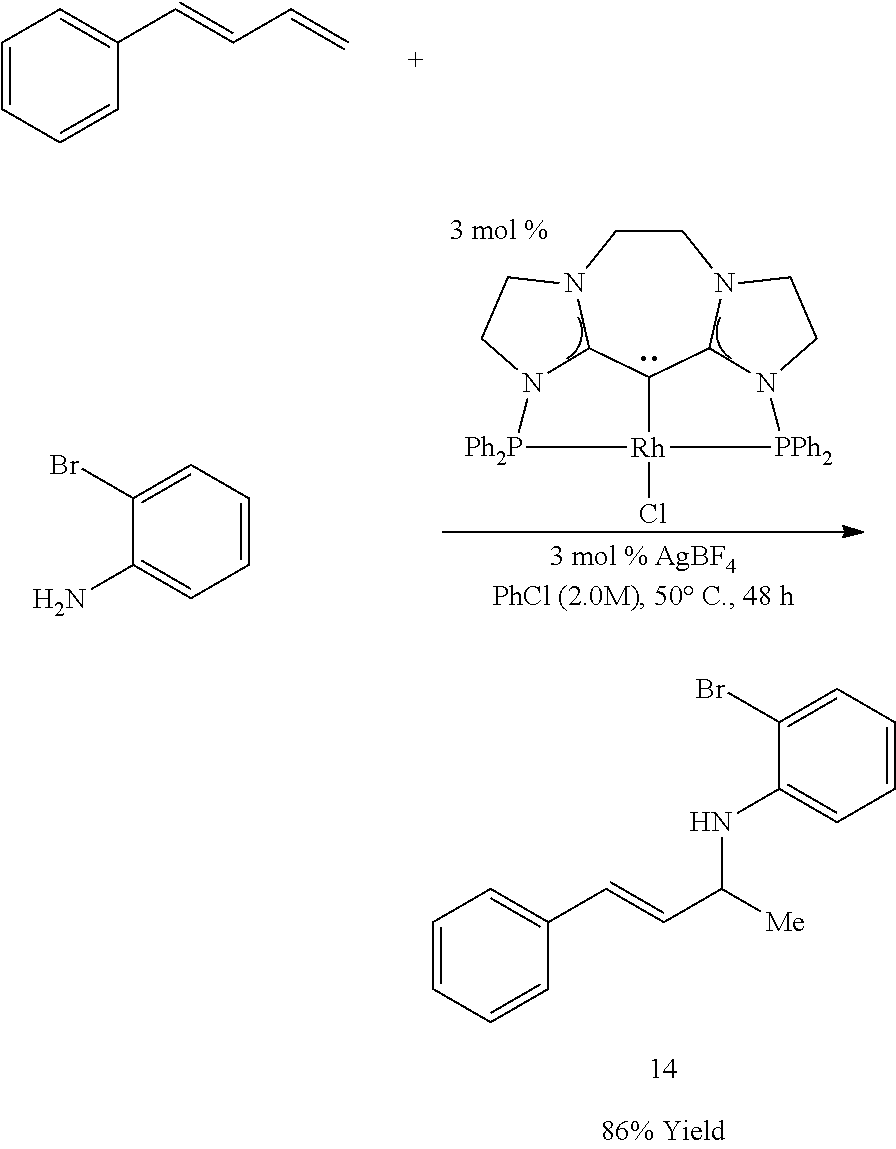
C1=CC=CC(C=CC=C)=C1.C1CN2C3C4C5N1CCN5[PPh2][Rh]4(Cl)[Ph2P]N3CC2.C1=CC=C(Br)C(N)=C1.C1=CC=CC(C=CC([Me])NC2=CC=CC=C2Br)=C1
